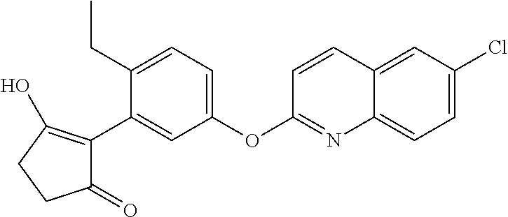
C1(=O)C(C2=CC(OC3=NC4=CC=C(Cl)C=C4C=C3)=CC=C2CC)=C(O)CC1
